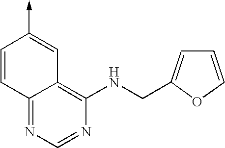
C1=CC2=NC=NC(NCC3=CC=CO3)=C2C=C1->C
